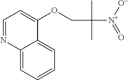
C12=CC=CC=C1C(OCC(C)(C)[N+](=O)[O-])=CC=N2
